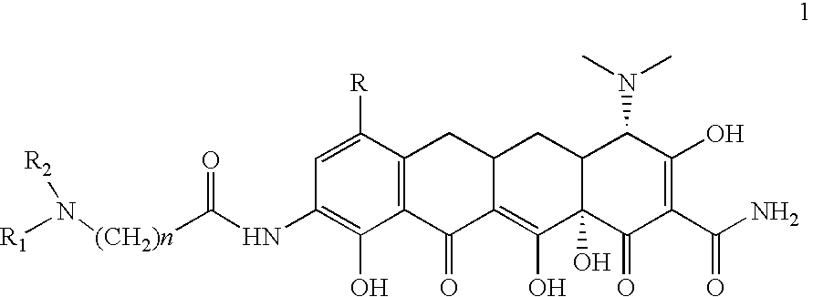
C12=C(C(=O)C3=C(O)C4(O)C(CC3C1)C(N(C)C)C(O)=C(C(N)=O)C4=O)C(O)=C(NC([(CH2)n]N([R1])[R2])=O)C=C2[R]
